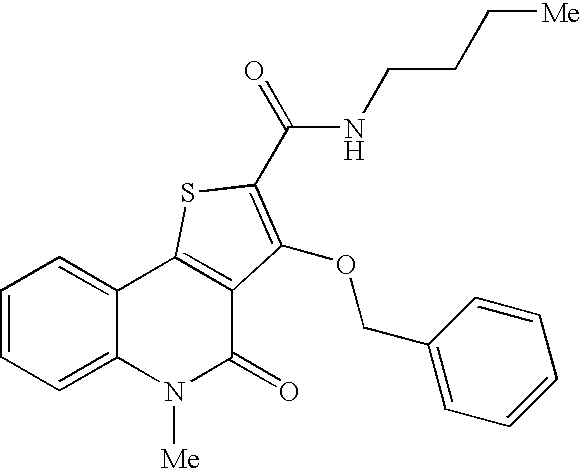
N(C(=O)C1=C(OCC2=CC=CC=C2)C2=C(C3=CC=CC=C3N([Me])C2=O)S1)CCC[Me]
